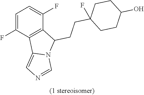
C1=C(F)C2=C(C(F)=C1)C(CCC1(F)CCC(O)CC1)N1C2=CN=C1
